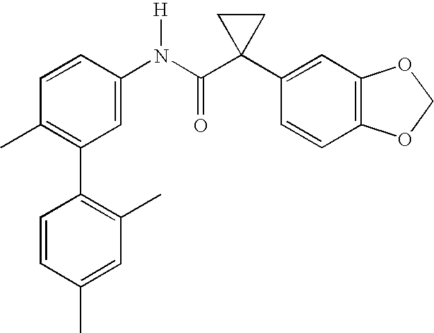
C1(C2=C(C)C=CC(N(C(C3(C4=CC5=C(C=C4)OCO5)CC3)=O)[H])=C2)=C(C)C=C(C)C=C1
